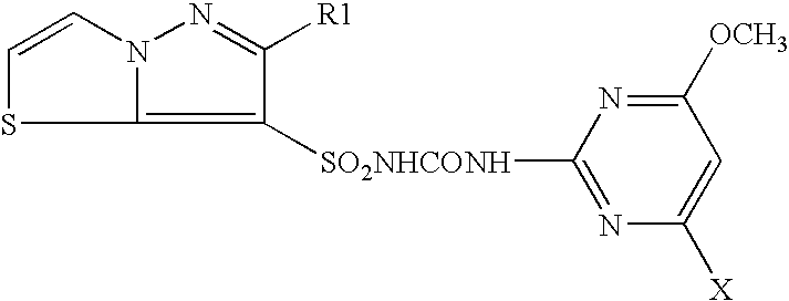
C1=CN2C(=C([SO2NHCONH]C3=NC([X])=CC([OCH3])=N3)C([R1])=N2)S1
